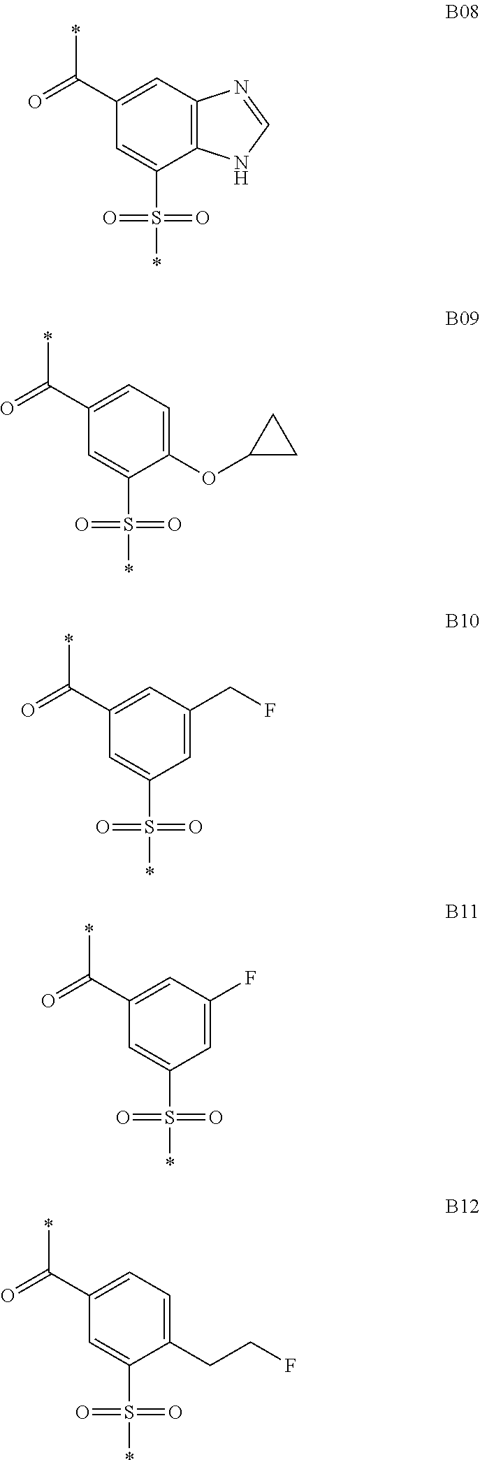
C12=C(C=C(C(=O)*)C=C1S(=O)(*)=O)N=CN2.C1(OC2CC2)=CC=C(C(=O)*)C=C1S(=O)(*)=O.C1=C(CF)C=C(C(=O)*)C=C1S(=O)(*)=O.C1=C(F)C=C(C(=O)*)C=C1S(=O)(*)=O.C1(CCF)=CC=C(C(=O)*)C=C1S(=O)(*)=O
